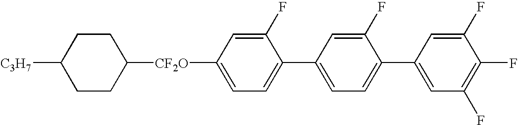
C1([CF2O]C2=CC=C(C3=CC=C(C4=CC(F)=C(F)C(F)=C4)C(F)=C3)C(F)=C2)CCC([C3H7])CC1
